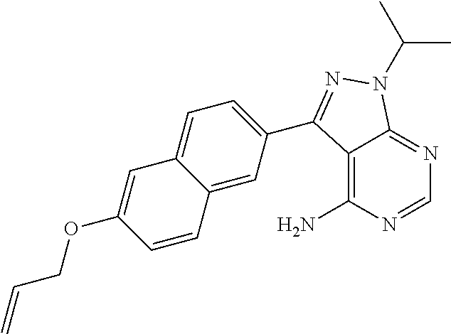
C12=C(N)N=CN=C1N(C(C)C)N=C2C1=CC=C2C(=C1)C=CC(OCC=C)=C2
